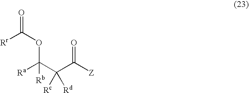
[Ra]C(C(C([Z])=O)([Rc])[Rd])([Rb])OC([Rr])=O
